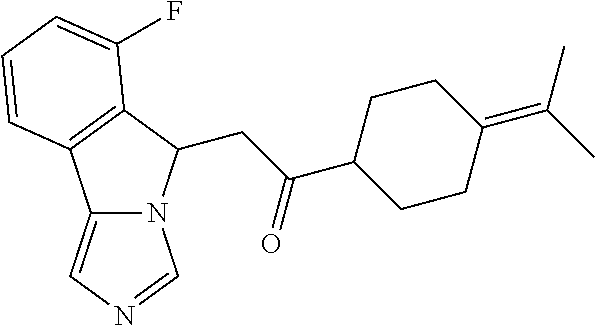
C(C(C1CCC(=C(C)C)CC1)=O)C1N2C(=CN=C2)C2=C1C(F)=CC=C2
